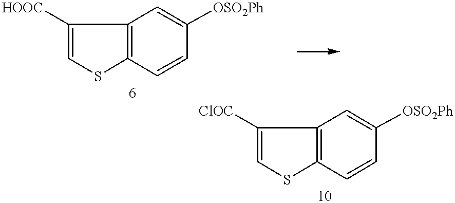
C12=C(C=CC([OSO2Ph])=C1)SC=C2[HOOC].C12=C(C=CC([OSO2Ph])=C1)SC=C2[ClOC]
